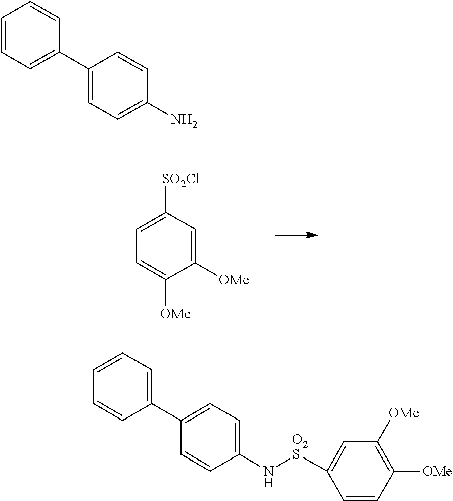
C1=CC=C(C2=CC=C(N)C=C2)C=C1.C1([OMe])=CC([SO2Cl])=CC=C1[OMe].C1(N[O2S]C2=CC([OMe])=C([OMe])C=C2)=CC=C(C2=CC=CC=C2)C=C1
